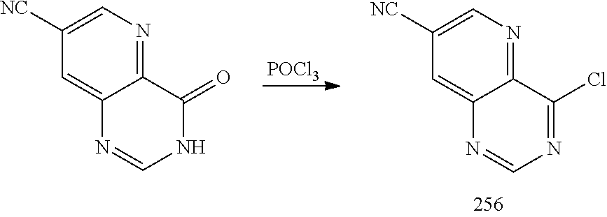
C12=NC=C([NC])C=C1N=CNC2=O.[POCl3].C12=NC=C([NC])C=C1N=CN=C2Cl
